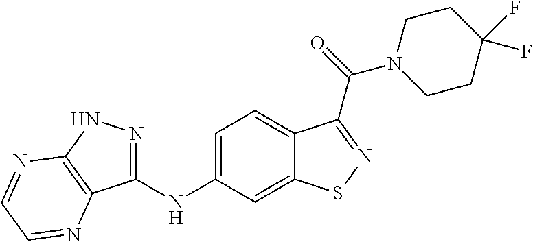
C1(NC2=CC=C3C(=C2)SN=C3C(N2CCC(F)(F)CC2)=O)=NNC2=C1N=CC=N2
